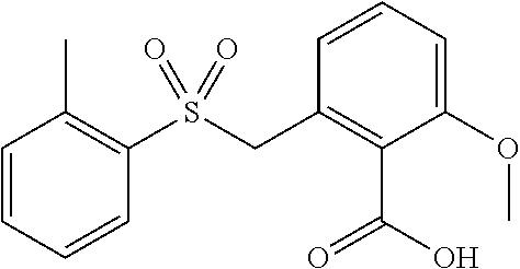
C1=CC=CC(S(CC2=C(C(O)=O)C(OC)=CC=C2)(=O)=O)=C1C
